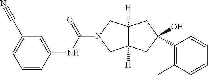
O=C(N1CC2([H])C([H])(C1)CC(O)(C1=C(C)C=CC=C1)C2)NC1=CC(C#N)=CC=C1
